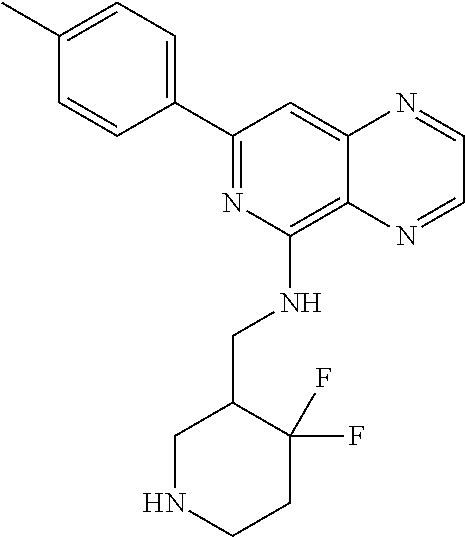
C1(C)=CC=C(C2=NC(NCC3CNCCC3(F)F)=C3C(=C2)N=CC=N3)C=C1
